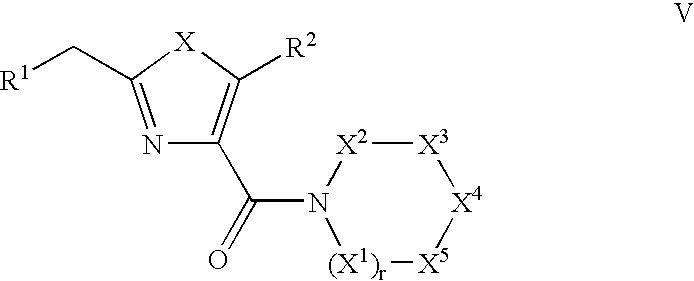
[X3]1[X2]N(C(=O)C2=C([R2])[X]C(C[R1])=N2)[(X1)r][X5][X4]1
